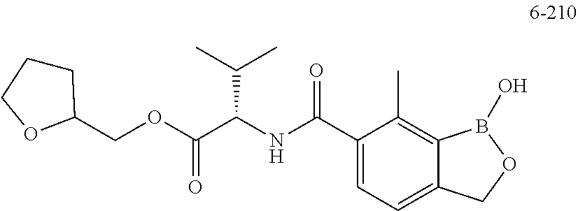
C1=C(C(NC(C(OCC2CCCO2)=O)C(C)C)=O)C(C)=C2C(=C1)COB2O
